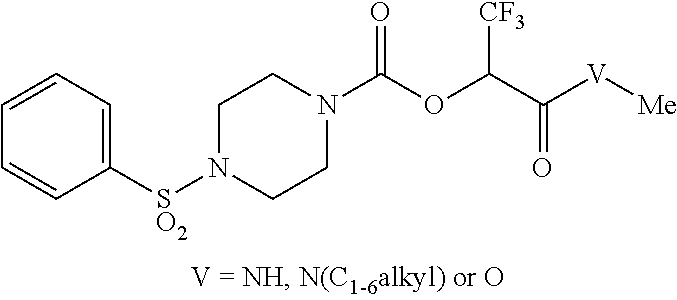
C1([SO2]N2CCN(C(OC(C([V][Me])=O)[CF3])=O)CC2)=CC=CC=C1
